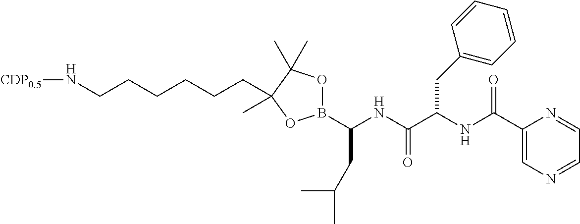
[CDP0.5]NCCCCCCC1(C)OB(C(CC(C)C)NC(C(NC(C2=CN=CC=N2)=O)CC2=CC=CC=C2)=O)OC1(C)C
